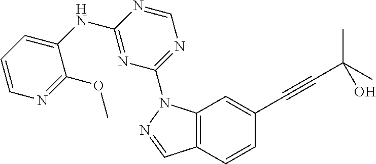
C12=C(C=C(C#CC(C)(C)O)C=C1)N(C1=NC=NC(NC3=CC=CN=C3OC)=N1)N=C2
